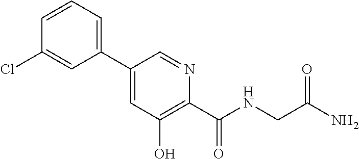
C1(C2=CC=CC(Cl)=C2)=CC(O)=C(C(NCC(N)=O)=O)N=C1
